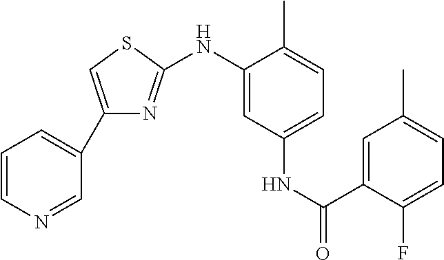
C1=CN=CC(C2=CSC(NC3=CC(NC(=O)C4=CC(C)=CC=C4F)=CC=C3C)=N2)=C1
